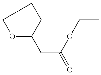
O1C(CC(OCC)=O)CCC1
